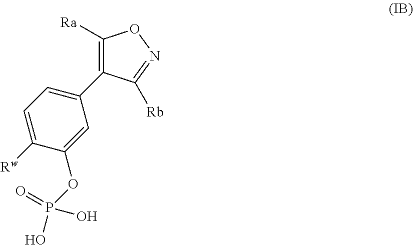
C1=C([Rw])C(OP(O)(=O)O)=CC(C2=C([Ra])ON=C2[Rb])=C1
